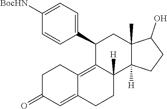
[H]C12C(=C3C(=CC(=O)CC3)CC1)C(C1=CC=C([BocHN])C=C1)CC1(C)C(O)CCC12[H]
